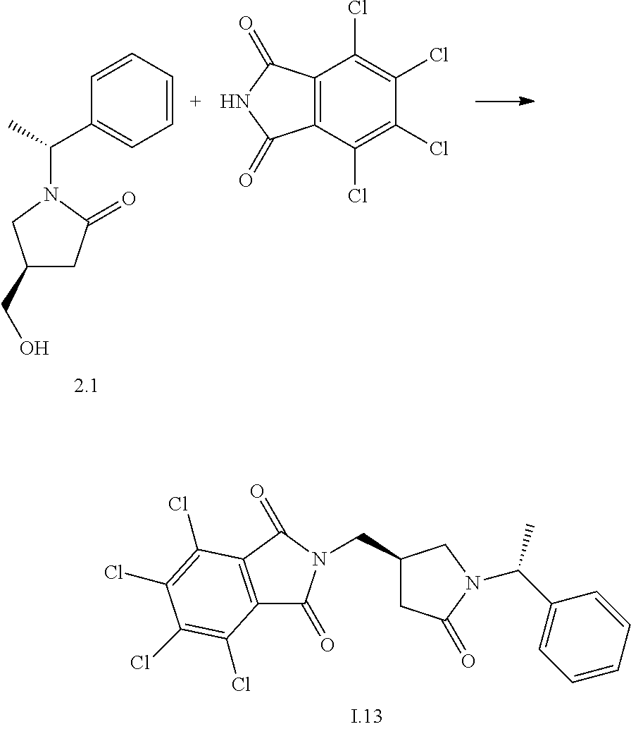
C1(CO)CC(=O)N(C(C)C2=CC=CC=C2)C1.C12=C(C(Cl)=C(Cl)C(Cl)=C1Cl)C(=O)NC2=O.C12=C(C(=O)N(CC3CC(=O)N(C(C)C4=CC=CC=C4)C3)C1=O)C(Cl)=C(Cl)C(Cl)=C2Cl
